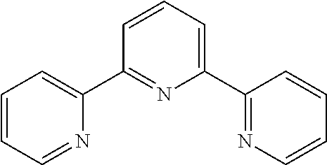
C1=CC=NC(C2=NC(C3=NC=CC=C3)=CC=C2)=C1
